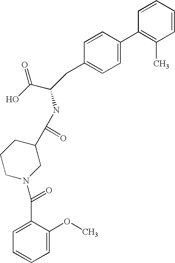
C1=CC=CC(C)=C1C1=CC=C(CC(C(O)=O)NC(C2CCCN(C(=O)C3=CC=CC=C3OC)C2)=O)C=C1
